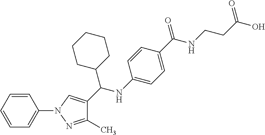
C1(C)=NN(C2=CC=CC=C2)C=C1C(C1CCCCC1)NC1=CC=C(C(NCCC(O)=O)=O)C=C1
